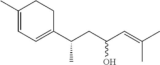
C1(C)=CC=C(C(CC(C=C(C)C)O)C)CC1
